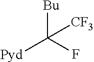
[Bu]C(F)([Pyd])[CF3]
